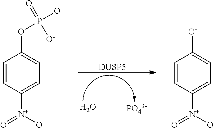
O.[PO43-].[DUSP5].C1=CC([N+](=O)[O-])=CC=C1OP([O-])(=O)[O-].C1=CC([N+](=O)[O-])=CC=C1[O-]
